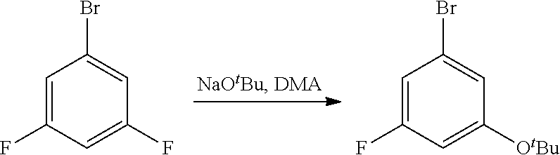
C1=C(F)C=C(F)C=C1Br.C1=C(F)C=C([OtBu])C=C1Br
